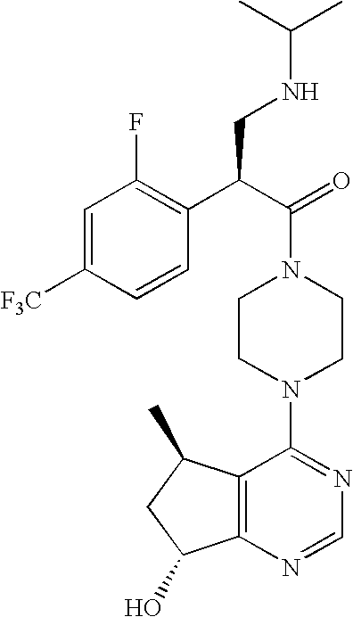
C(N1CCN(C2=NC=NC3=C2C(C)CC3O)CC1)(C(C1=C(F)C=C([F3C])C=C1)CNC(C)C)=O
